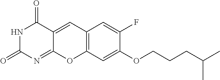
N1C(=O)N=C2C(=CC3=C(O2)C=C(OCCCC(C)C)C(F)=C3)C1=O
